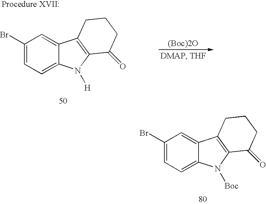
C1(Br)=CC=C2C(=C1)C1=C(N2[Boc])C(=O)CCC1.[(Boc)2O].C1(Br)=CC=C2C(=C1)C1=C(N2[H])C(=O)CCC1
